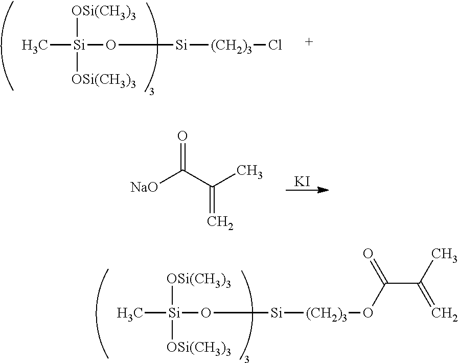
[OSi(CH3)3][Si]([OSi(CH3)3])(O[Si][(CH2)3]OC(C(C)=C)=O)C.[OSi(CH3)3][Si]([OSi(CH3)3])(O[Si][(CH2)3]Cl)C.[KI].O=C(C(C)=C)[NaO]
